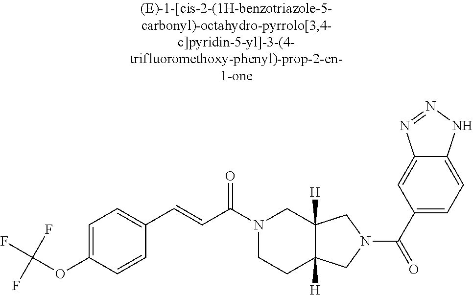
C1=C(OC(F)(F)F)C=CC(C=CC(=O)N2CCC3([H])C([H])(C2)CN(C(=O)C2=CC=C4C(=C2)N=NN4)C3)=C1
